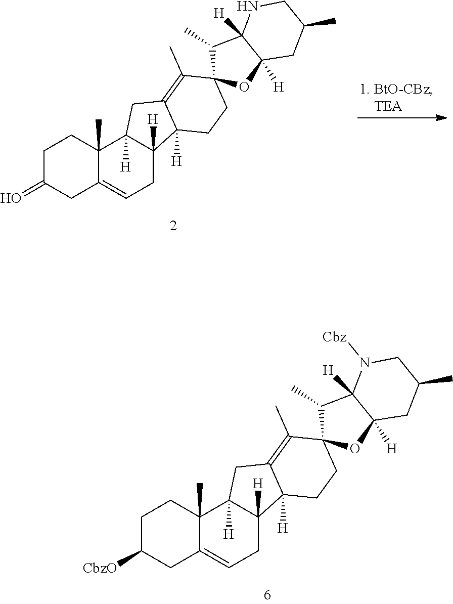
C1C([CbzO])CC2=CCC3([H])C([H])(C2(C)C1)CC1=C(C)C2(OC4([H])C([H])(C2C)N([Cbz])CC(C)C4)CCC31[H].C1C(=O)CC2=CCC3([H])C([H])(C2(C)C1)CC1=C(C)C2(OC4([H])C([H])(C2C)NCC(C)C4)CCC31[H]
